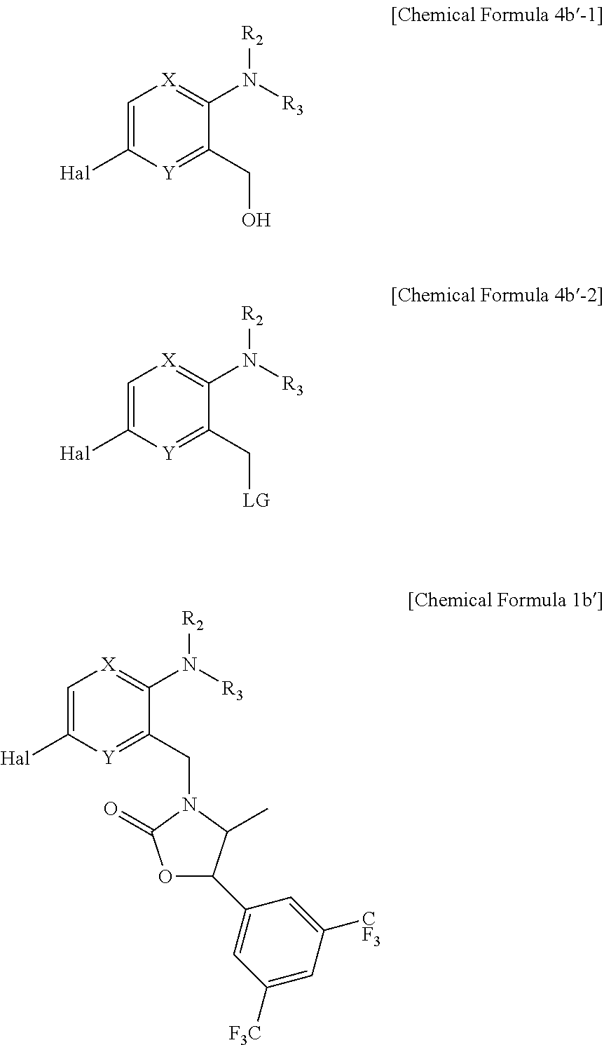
C1=C([Hal])[Y]=C(CN2C(=O)OC(C3=CC([F3C])=CC([CF3])=C3)C2C)C(N([R3])[R2])=[X]1.C1=C([Hal])[Y]=C(CO)C(N([R3])[R2])=[X]1.C1=C([Hal])[Y]=C(C[LG])C(N([R3])[R2])=[X]1
